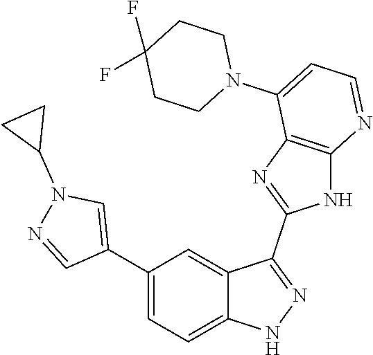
C1(C2=CC=C3C(=C2)C(C2=NC4=C(N2)N=CC=C4N2CCC(F)(F)CC2)=NN3)=CN(C2CC2)N=C1
